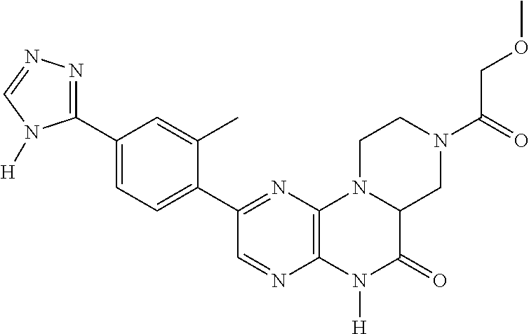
C1(C2=NN=CN2[H])=CC=C(C2=NC3=C(N=C2)N([H])C(=O)C2N3CCN(C(=O)COC)C2)C(C)=C1
